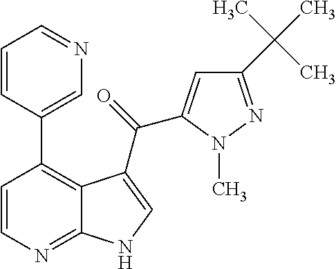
C12=NC=CC(C3=CN=CC=C3)=C1C(C(=O)C1=CC(C(C)(C)C)=NN1C)=CN2
